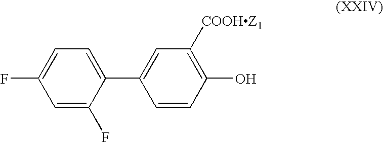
C1=C(F)C(C2=CC([COOHZ1])=C(O)C=C2)=CC=C1F
